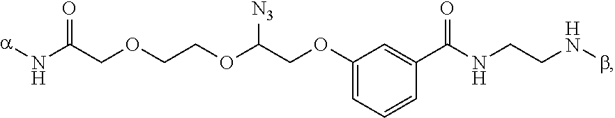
[a]NC(COCCOC([N3])COC1=CC=CC(C(NCCNb)=O)=C1)=O
